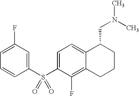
C1(S(C2=CC=C3C(=C2F)CCCC3CN(C)C)(=O)=O)=CC(F)=CC=C1
